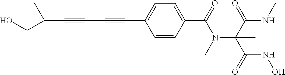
C(C#CC#CC1=CC=C(C(=O)N(C(C(NC)=O)(C(=O)NO)C)C)C=C1)(CO)C
